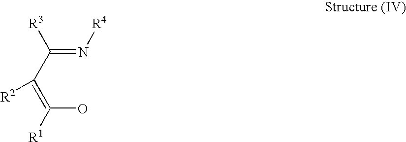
N(=C(C(=C(O)[R1])[R2])[R3])[R4]
